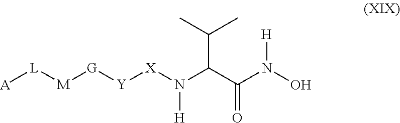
[X](N(C(C(C)C)C(N([H])O)=O)[H])[Y][G][M][L][A]
